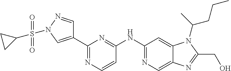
C1(NC2=NC(C3=CN(S(C4CC4)(=O)=O)N=C3)=NC=C2)=NC=C2C(=C1)N(C(C)CCC)C(CO)=N2
